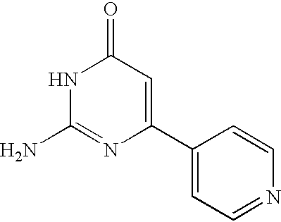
N1C(N)=NC(C2=CC=NC=C2)=CC1=O
